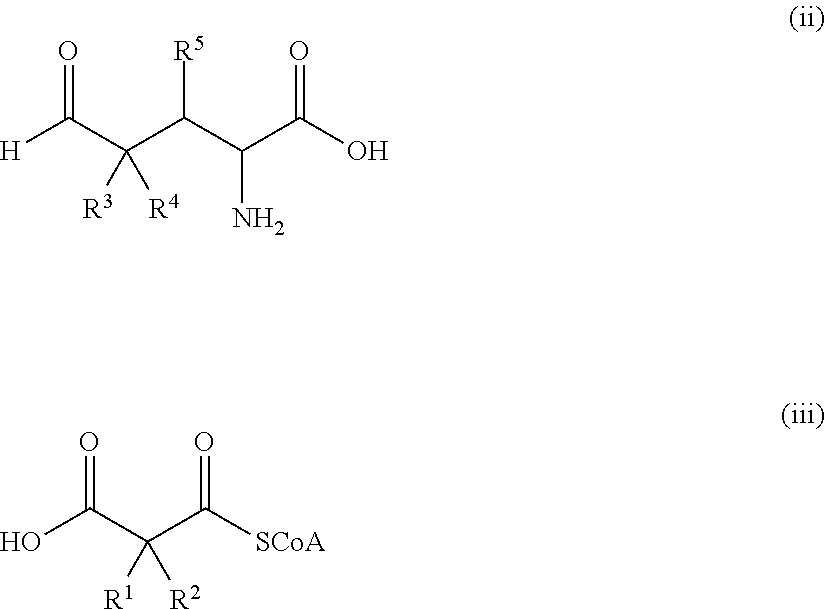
[H]C(C(C(C(C(O)=O)N)[R5])([R3])[R4])=O.OC(C(C([SCoA])=O)([R1])[R2])=O
